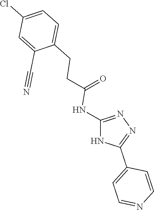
C(=O)(NC1=NN=C(C2=CC=NC=C2)N1)CCC1=CC=C(Cl)C=C1C#N
